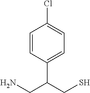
C1=CC(C(CS)CN)=CC=C1Cl
